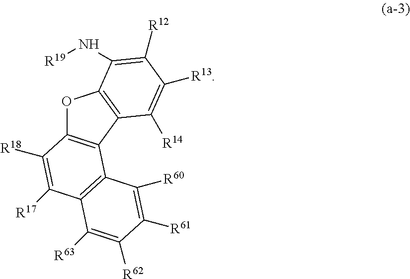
O1C2=C(C3=C1C(N[R19])=C([R12])C([R13])=C3[R14])C1=C(C([R17])=C2[R18])C([R63])=C([R62])C([R61])=C1[R60]
